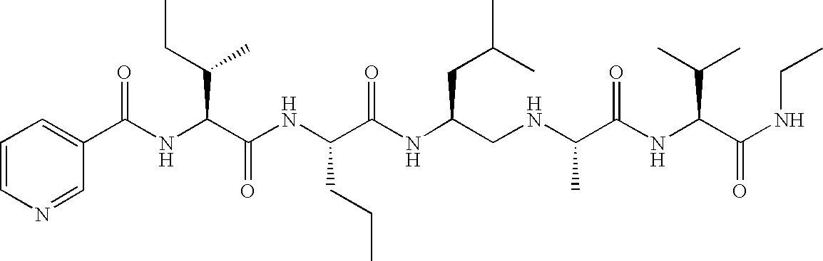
C1(C(NC(C(NC(C(NC(CNC(C(NC(C(NCC)=O)C(C)C)=O)C)CC(C)C)=O)CCC)=O)C(C)CC)=O)=CC=CN=C1
